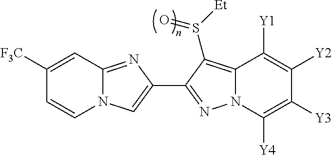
N12C(=NC(C3=NN4C(=C3S([Et])=O)C([Y1])=C([Y2])C([Y3])=C4[Y4])=C1)C=C([F3C])C=C2
